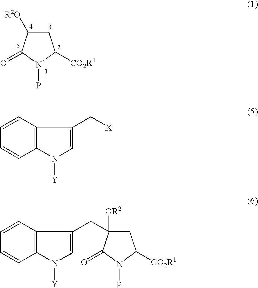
C1C([R2O])C(=O)N(P)C1[CO2R1].C1=CC=CC2=C1C(CC1([OR2])CC([CO2R1])N(P)C1=O)=CN2[Y].C1=CC=CC2=C1C(C[X])=CN2[Y]
